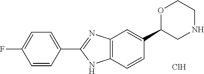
C1=C(F)C=CC(C2=NC3=C(C=CC(C4CNCCO4)=C3)N2)=C1.Cl
